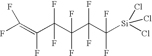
C(C(C(F)(F)C(F)(F)[Si](Cl)(Cl)Cl)(F)F)(F)(F)C(F)=C(F)F
